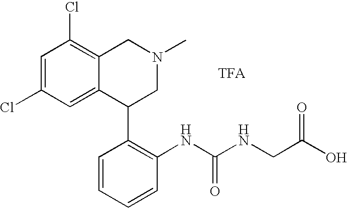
C1=C(Cl)C=C2C(=C1Cl)CN(C)CC2C1=C(NC(=O)NCC(=O)O)C=CC=C1
